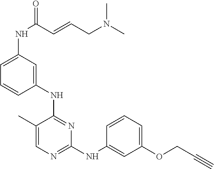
N(C1=NC(NC2=CC(OCC#C)=CC=C2)=NC=C1C)C1=CC(NC(C=CCN(C)C)=O)=CC=C1
